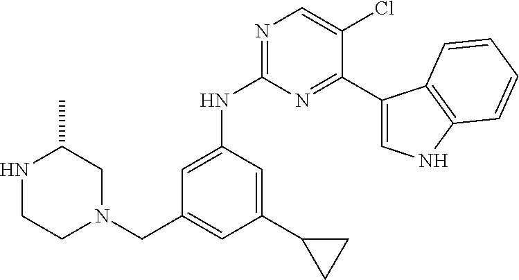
C1=C(NC2=NC=C(Cl)C(C3=CNC4=C3C=CC=C4)=N2)C=C(C2CC2)C=C1CN1CC(C)NCC1
